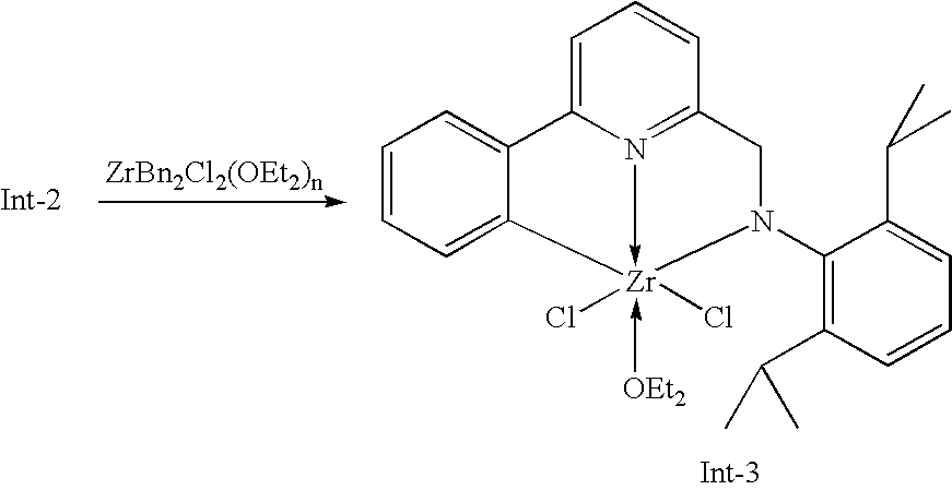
C1=CC=C2C(=C1)C1=CC=CC3=N1->[Zr]2(Cl)(Cl)(-[OEt2])N(C1=C(C(C)C)C=CC=C1C(C)C)C3
